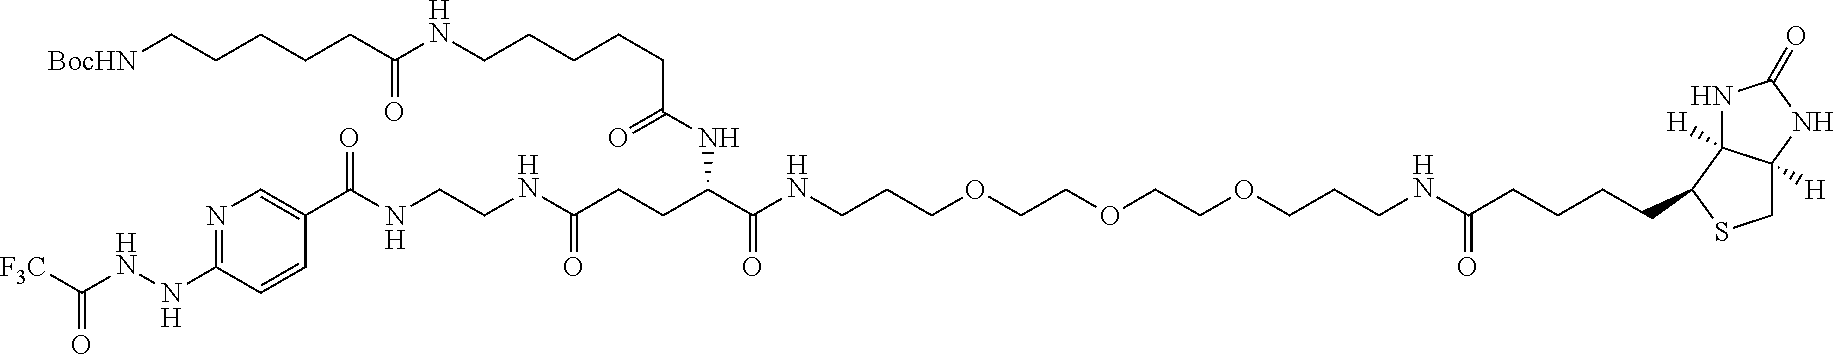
N(CCCOCCOCCOCCCNC(CCCCC1C2([H])C([H])(CS1)NC(=O)N2)=O)C(C(NC(=O)CCCCCNC(CCCCC[BocHN])=O)CCC(NCCNC(C1=CN=C(NNC([F3C])=O)C=C1)=O)=O)=O
